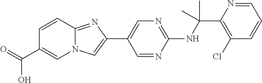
C1(C2=CN=C(NC(C3=C(Cl)C=CC=N3)(C)C)N=C2)=CN2C(=N1)C=CC(C(=O)O)=C2
